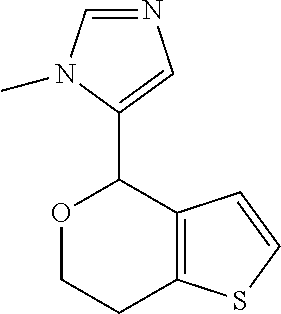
C12=C(C=CS1)C(C1=CN=CN1C)OCC2
